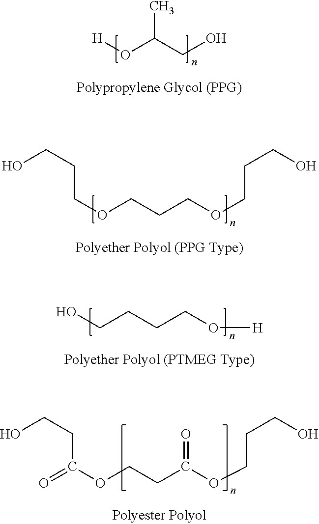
[H]OC(CO)C.OCCCCO[H].OCCC(OCCC(OCCCO)=O)=O.OCCCOCCCOCCCO
